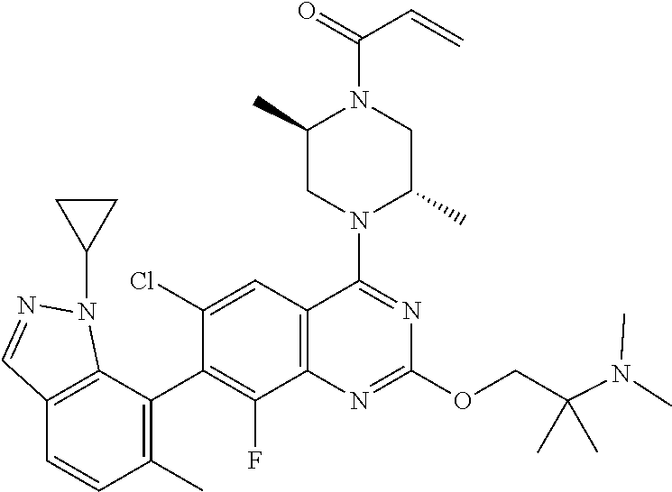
C12=C(C=C(Cl)C(C3=C(C)C=CC4=C3N(C3CC3)N=C4)=C1F)C(N1C(C)CN(C(=O)C=C)C(C)C1)=NC(OCC(N(C)C)(C)C)=N2
